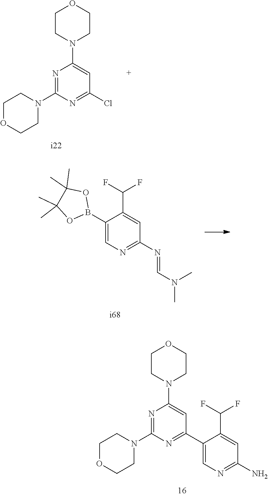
C1(B2OC(C)(C)C(C)(C)O2)=CN=C(N=CN(C)C)C=C1C(F)F.N1=C(N2CCOCC2)N=C(Cl)C=C1N1CCOCC1.N1=C(N2CCOCC2)N=C(C2=CN=C(N)C=C2C(F)F)C=C1N1CCOCC1
